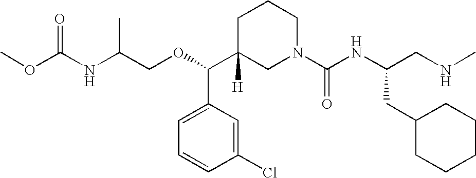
O=C(NC(COC(C1([H])CN(C(NC(CNC)CC2CCCCC2)=O)CCC1)C1=CC=CC(Cl)=C1)C)OC
